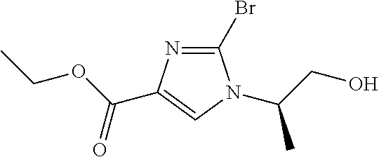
C1(Br)=NC(C(OCC)=O)=CN1C(CO)C
